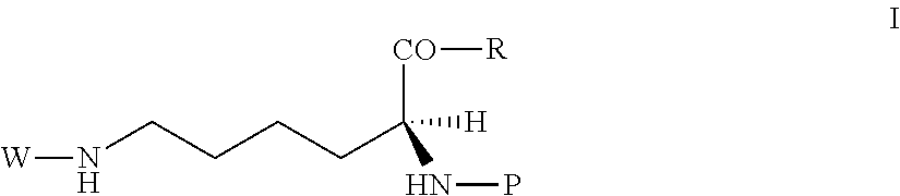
[W]NCCCCC([CO][R])(NP)[H]
